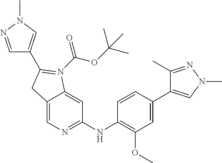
C12=CN=C(NC3=C(OC)C=C(C4=CN(C)N=C4C)C=C3)C=C1N(C(OC(C)(C)C)=O)=C(C1=CN(C)N=C1)C2
